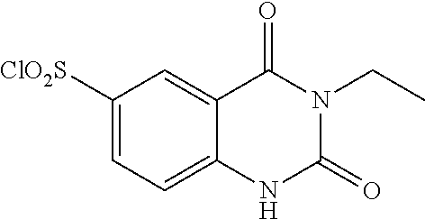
[ClO2S]C1=CC=C2C(=C1)C(=O)N(CC)C(=O)N2
